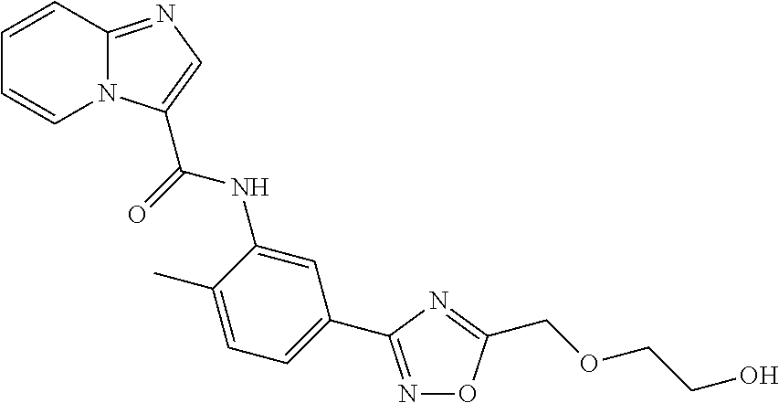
C12=NC=C(C(NC3=CC(C4=NOC(COCCO)=N4)=CC=C3C)=O)N1C=CC=C2
